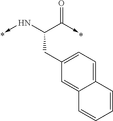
C(CC1=CC=C2C(=C1)C=CC=C2)(C(=O)->C)N->C
